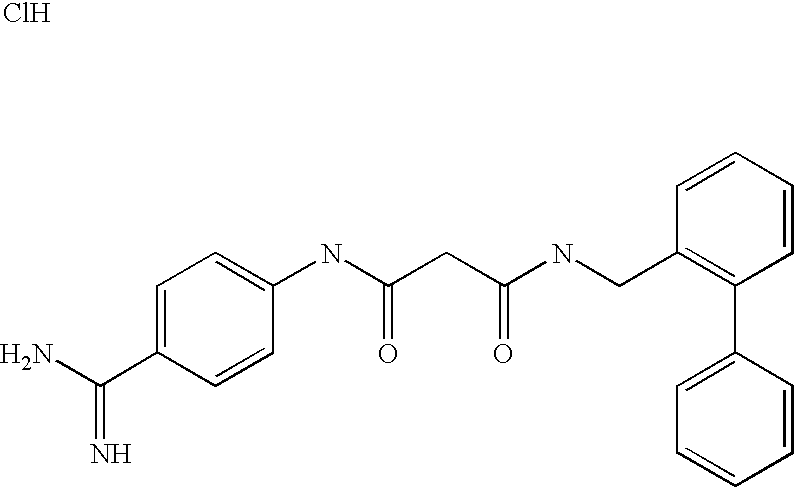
Cl.NC(C1=CC=C(NC(CC(NCC2=C(C3=CC=CC=C3)C=CC=C2)=O)=O)C=C1)=N
